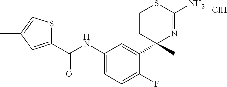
Cl.C1(C(NC2=CC=C(F)C(C3(C)N=C(N)SCC3)=C2)=O)=CC(C)=CS1
